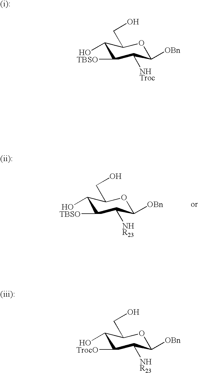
C1(O)C([TBSO])C([NHR23])C([OBn])OC1CO.C1(O)C([TBSO])C([NHTroc])C([OBn])OC1CO.C1(O)C([TrocO])C([NHR23])C([OBn])OC1CO
